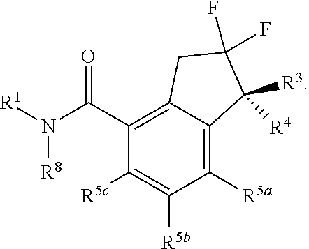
C1([R5a])=C2C(=C(C(N([R1])[R8])=O)C([R5c])=C1[R5b])CC(F)(F)C2([R3])[R4]
